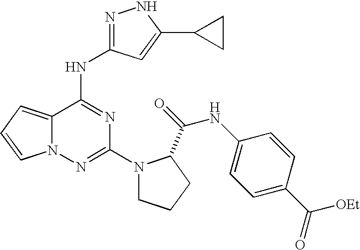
N(C(=O)C1N(C2=NN3C(=CC=C3)C(NC3=NNC(C4CC4)=C3)=N2)CCC1)C1=CC=C(C(=O)[OEt])C=C1
